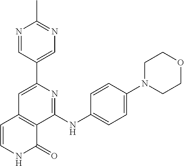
C1(C2=CN=C(C)N=C2)=CC2=C(C(NC3=CC=C(N4CCOCC4)C=C3)=N1)C(=O)NC=C2
